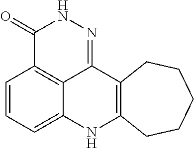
C1=CC=C2C3=C1C(=O)NN=C3C1=C(N2)CCCCC1
